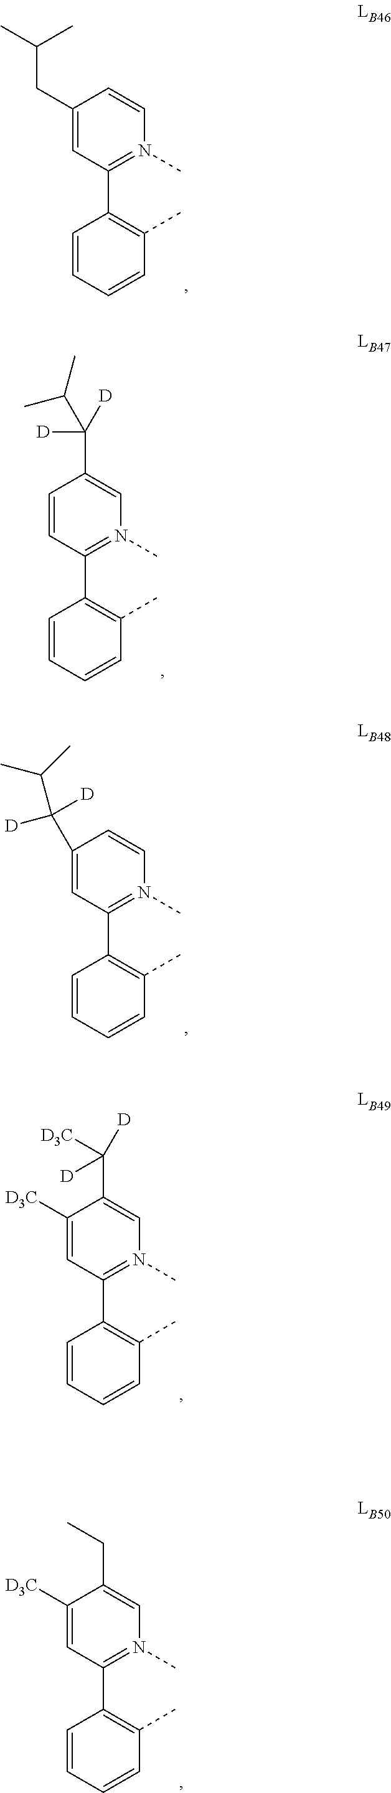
C1(CC(C)C)=CC(C2=C(C)C=CC=C2)=N(C)C=C1.C1=CC(C2=C(C)C=CC=C2)=N(C)C=C1C([D])([D])C(C)C.C1(C(C(C)C)([D])[D])=CC(C2=C(C)C=CC=C2)=N(C)C=C1.C1([D3C])=CC(C2=C(C)C=CC=C2)=N(C)C=C1C([D3C])([D])[D].C1([D3C])=CC(C2=C(C)C=CC=C2)=N(C)C=C1CC
